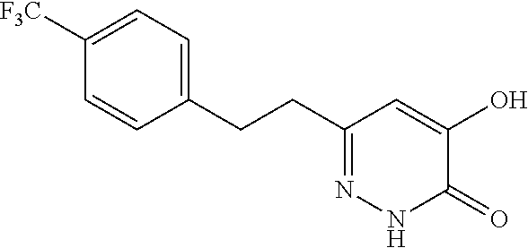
C1(CCC2=CC=C([F3C])C=C2)=NNC(=O)C(O)=C1
